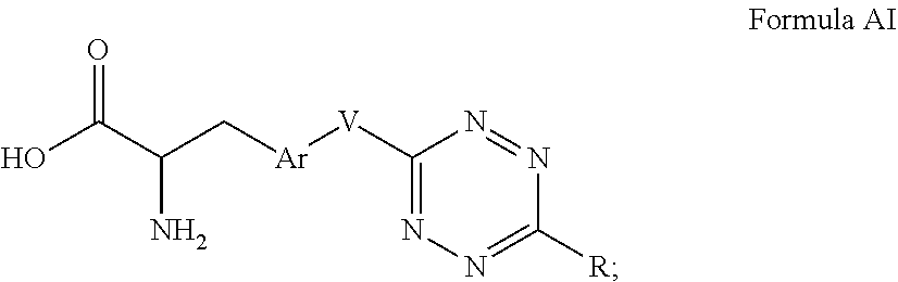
O=C(C(C[Ar][V]C1=NN=C([R])N=N1)N)O
